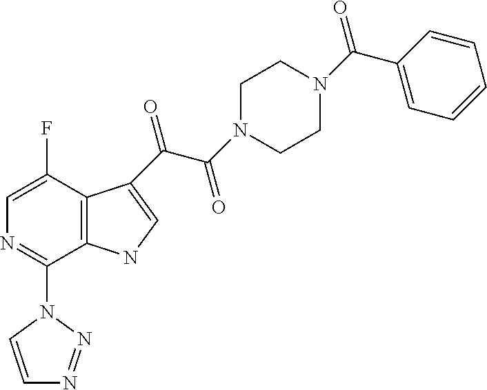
C12=C(C(C(C(N3CCN(C(C4=CC=CC=C4)=O)CC3)=O)=O)=CN1)C(F)=CN=C2N1C=CN=N1
